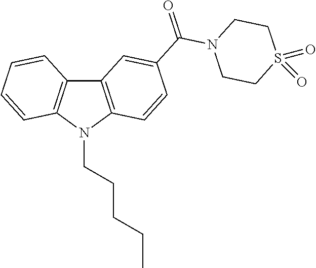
C12=C(N(CCCCC)C3=C1C=CC=C3)C=CC(C(=O)N1CCS(=O)(=O)CC1)=C2
